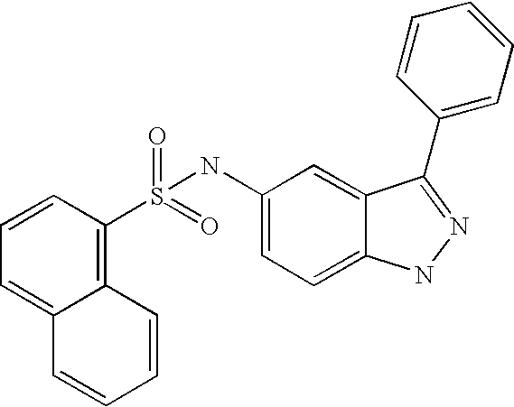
C1=CC(S(=O)(=O)NC2=CC=C3C(=C2)C(C2=CC=CC=C2)=NN3)=C2C(=C1)C=CC=C2
